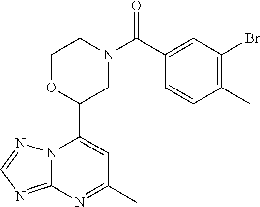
N12C(=NC=N1)N=C(C)C=C2C1CN(C(=O)C2=CC(Br)=C(C)C=C2)CCO1
